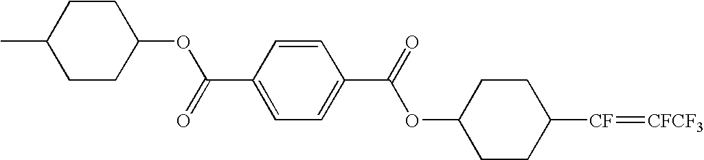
C1CC([CF]=[CFCF3])CCC1OC(C1=CC=C(C(OC2CCC(C)CC2)=O)C=C1)=O
